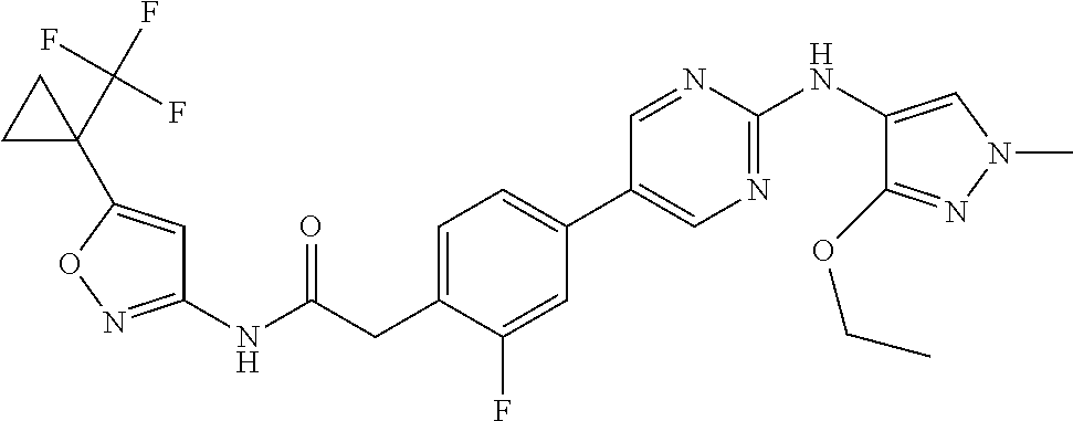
C1(NC(=O)CC2=CC=C(C3=CN=C(NC4=CN(C)N=C4OCC)N=C3)C=C2F)=NOC(C2(C(F)(F)F)CC2)=C1
